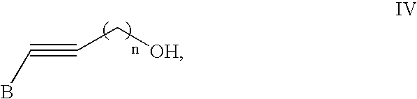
C(#CC[OH])B
